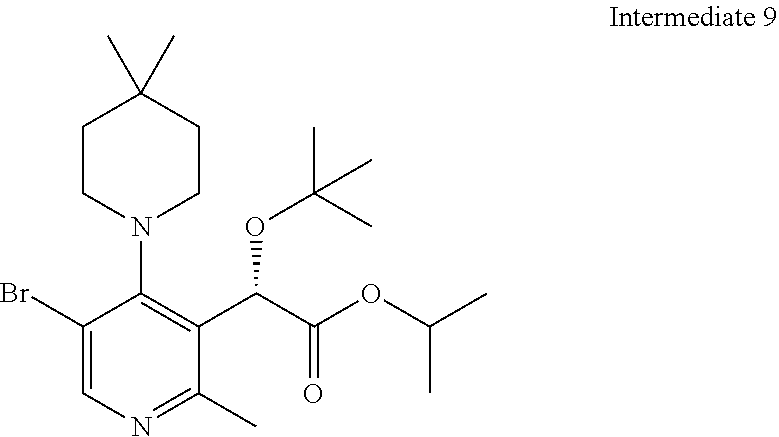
C1CN(C2=C(C(C(OC(C)C)=O)OC(C)(C)C)C(C)=NC=C2Br)CCC1(C)C
